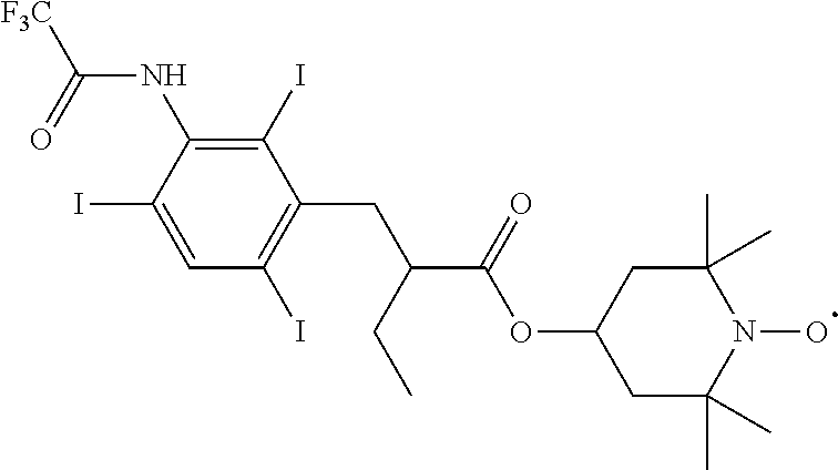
C1(I)=C(NC([F3C])=O)C(I)=CC(I)=C1CC(C(OC1CC(C)(C)N(O)C(C)(C)C1)=O)CC
